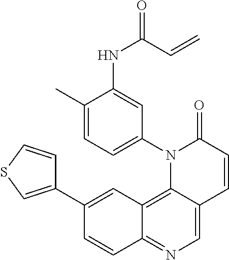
C12=C3C(=CN=C1C=CC(C1=CSC=C1)=C2)C=CC(=O)N3C1=CC=C(C)C(NC(C=C)=O)=C1
